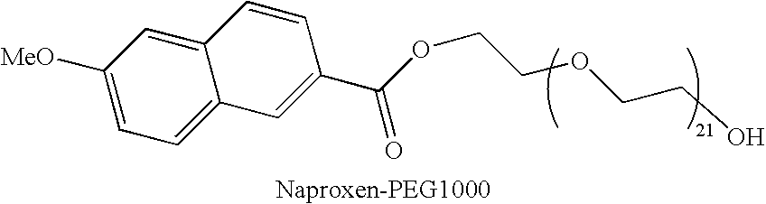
C1(C(OCCOCCO)=O)=CC2=CC=C([MeO])C=C2C=C1
